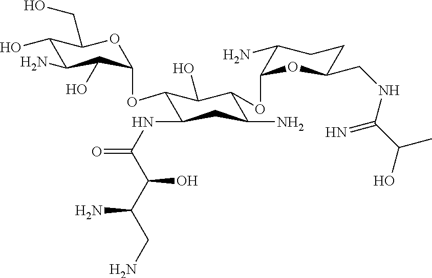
C1(O)C(N)C(O)C(OC2C(NC(=O)C(O)C(CN)N)CC(N)C(OC3OC(CNC(C(O)C)=N)CCC3N)C2O)OC1CO
